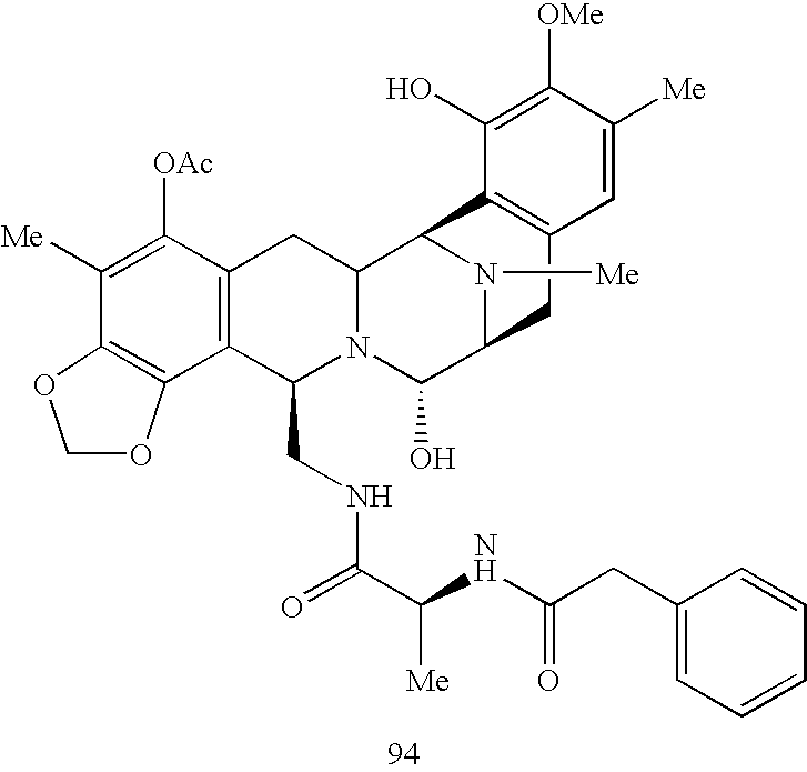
C1([Me])=C([OAc])C2=C(C(CNC(C(NC(=O)CC3=CC=CC=C3)[Me])=O)N3C(C2)C2N([Me])C(C3O)CC3=C2C(O)=C([OMe])C([Me])=C3)C2=C1OCO2
